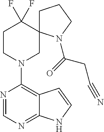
N1=CN=C2C(=C1N1CC3(C(F)(F)CC1)CCCN3C(=O)CC#N)C=CN2
